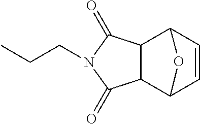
C1=CC2C3C(C1O2)C(=O)N(CCC)C3=O
